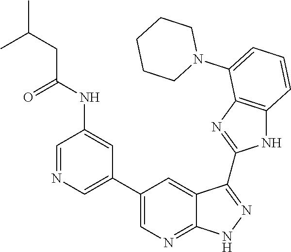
C1=NC=C(C2=CN=C3C(=C2)C(C2=NC4=C(N2)C=CC=C4N2CCCCC2)=NN3)C=C1NC(CC(C)C)=O
